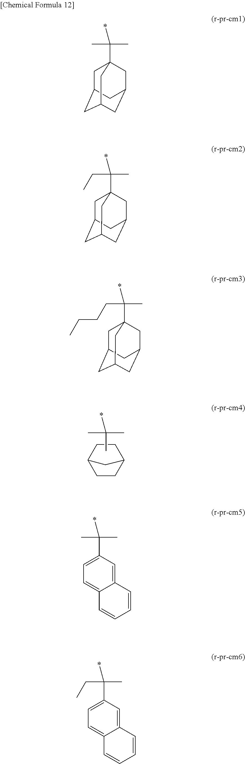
C12CCC(CC1)C2.CC(C)(C)*.C1C2CC3CC(CC1(C(C)(C)*)C3)C2.C1C2CC3CC(CC1(C(CC)(C)*)C3)C2.C1C2CC3CC(CC1(C(CCCC)(C)*)C3)C2.C1=C(C(C)(C)*)C=C2C(=C1)C=CC=C2.C1=C(C(CC)(C)*)C=C2C(=C1)C=CC=C2
